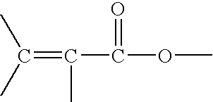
C(C(OC)=O)(=C(C)C)C
